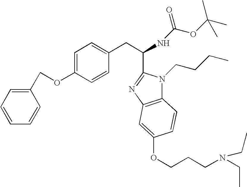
C1=CC=CC(COC2=CC=C(CC(C3=NC4=C(N3CCCC)C=CC(OCCCN(CC)CC)=C4)NC(OC(C)(C)C)=O)C=C2)=C1
